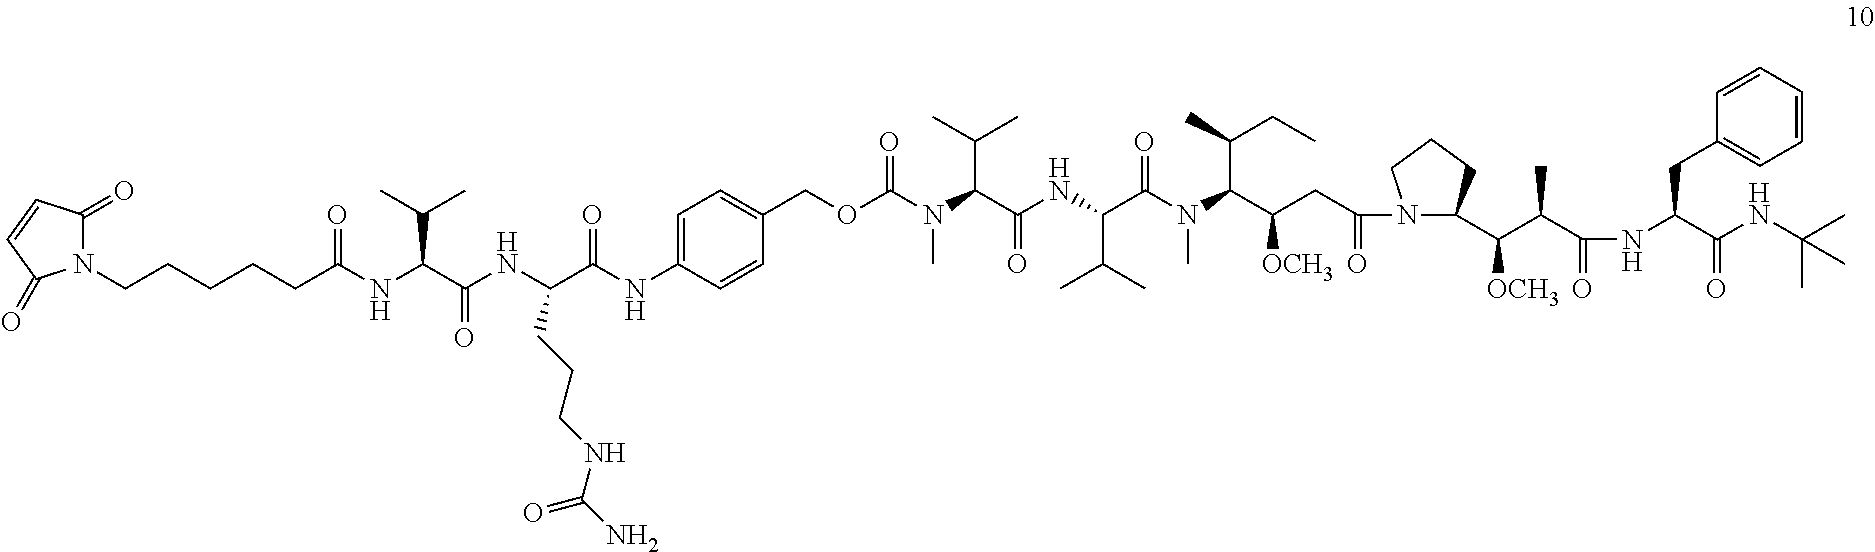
N(C(C(NC(C(N(C(C(CC(=O)N1C(C(C(C(NC(C(NC(C)(C)C)=O)CC2=CC=CC=C2)=O)C)[OCH3])CCC1)[OCH3])C(C)CC)C)=O)C(C)C)=O)C(C)C)(C)C(OCC1=CC=C(NC(C(NC(C(NC(CCCCCN2C(=O)C=CC2=O)=O)C(C)C)=O)CCCNC(N)=O)=O)C=C1)=O
